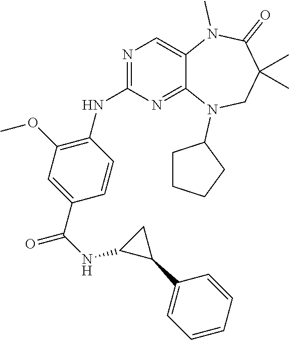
C1=CC(C(NC2C(C3=CC=CC=C3)C2)=O)=CC(OC)=C1NC1=NC=C2C(=N1)N(C1CCCC1)CC(C)(C)C(=O)N2C
